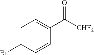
BrC1=CC=C(C([CHF2])=O)C=C1
